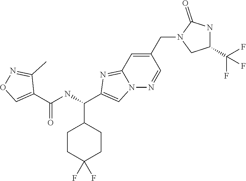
C1CC(F)(F)CCC1C(NC(C1=CON=C1C)=O)C1=CN2C(=N1)C=C(CN1CC(C(F)(F)F)NC1=O)C=N2
